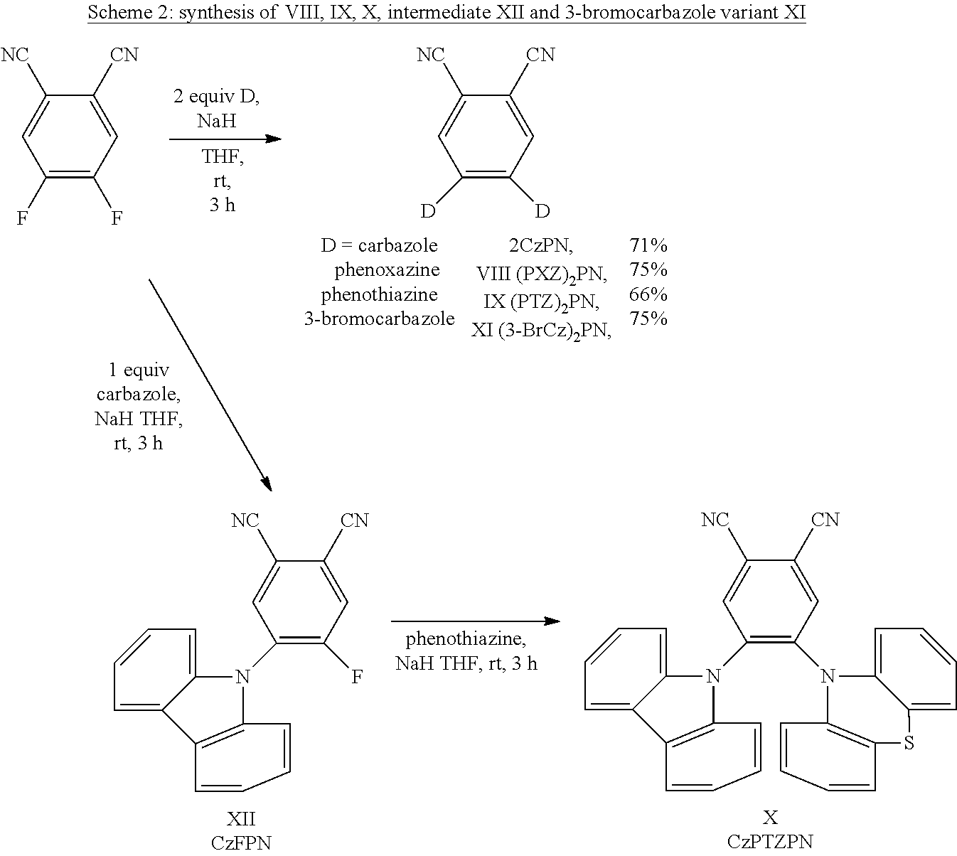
C1(F)=C(F)C=C([CN])C([NC])=C1.C1([D])=C([D])C=C([CN])C([NC])=C1.C1(N2C3=CC=CC=C3C3=C2C=CC=C3)=C(F)C=C([CN])C([NC])=C1.C1(N2C3=CC=CC=C3C3=C2C=CC=C3)=C(N2C3=CC=CC=C3SC3=C2C=CC=C3)C=C([CN])C([NC])=C1
